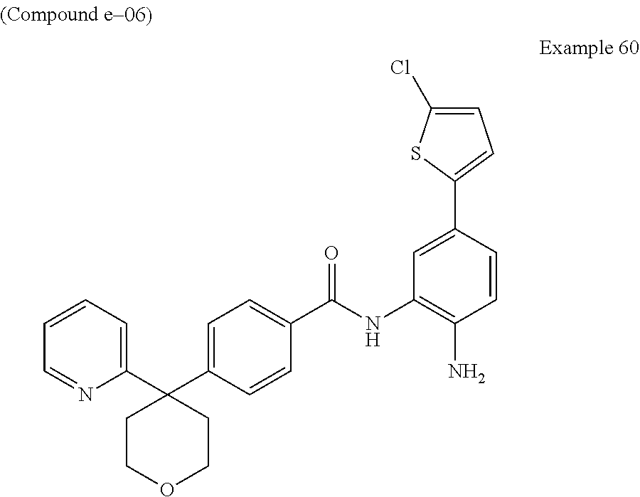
C1=CC(C2=CC=C(Cl)S2)=CC(NC(C2=CC=C(C3(C4=CC=CC=N4)CCOCC3)C=C2)=O)=C1N
